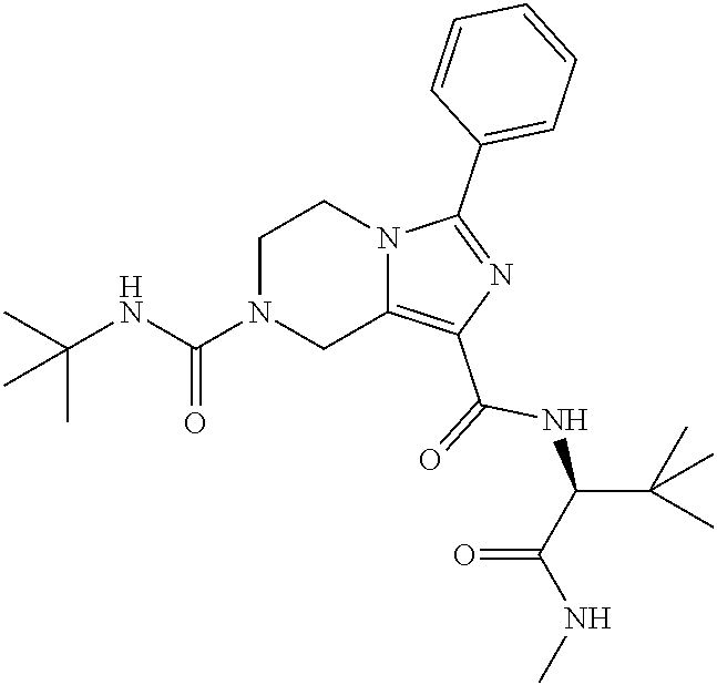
N(C(N1CC2=C(C(=O)NC(C(NC)=O)C(C)(C)C)N=C(C3=CC=CC=C3)N2CC1)=O)C(C)(C)C
